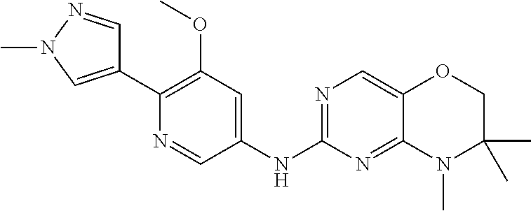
C1(C2=C(OC)C=C(NC3=NC=C4C(=N3)N(C)C(C)(C)CO4)C=N2)=CN(C)N=C1
